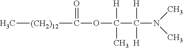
C[(CH2)12]C(OC(C(N(C)C)([H])[H])([H])C)=O
